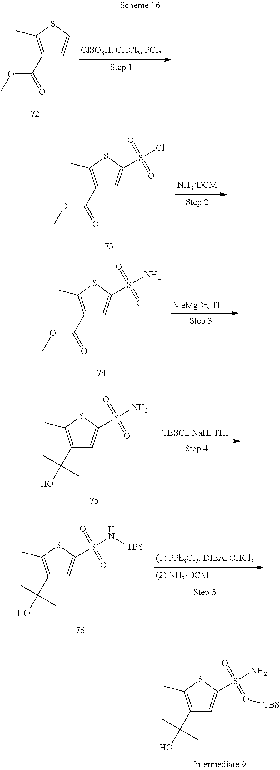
C1(C(=O)OC)=C(C)SC=C1.C1(C(=O)OC)=C(C)SC(S(Cl)(=O)=O)=C1.C1(C(=O)OC)=C(C)SC(S(N)(=O)=O)=C1.C1(C(O)(C)C)=C(C)SC(S(N)(=O)=O)=C1.C1(C(O)(C)C)=C(C)SC(S(N[TBS])(=O)=O)=C1.C1(C(O)(C)C)=C(C)SC(S(N)(=O)=O[TBS])=C1
